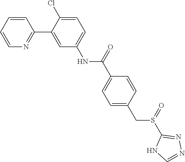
C1=CC=CN=C1C1=CC(NC(C2=CC=C(CS(C3=NN=CN3)=O)C=C2)=O)=CC=C1Cl
